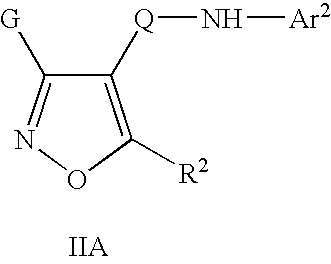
N1=C([G])C([Q]N[Ar2])=C([R2])O1
